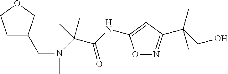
C1C(CN(C)C(C(NC2=CC(C(CO)(C)C)=NO2)=O)(C)C)COC1
